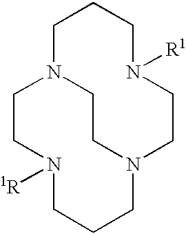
C1N2CCN(CCN([R1])CC1)CCCN([1R])CC2
